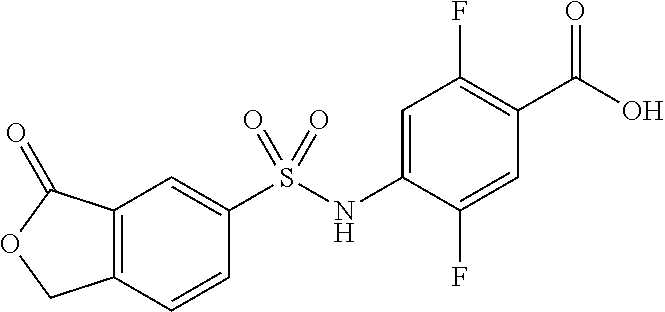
C12=C(C=CC(S(NC3=CC(F)=C(C(O)=O)C=C3F)(=O)=O)=C1)COC2=O
